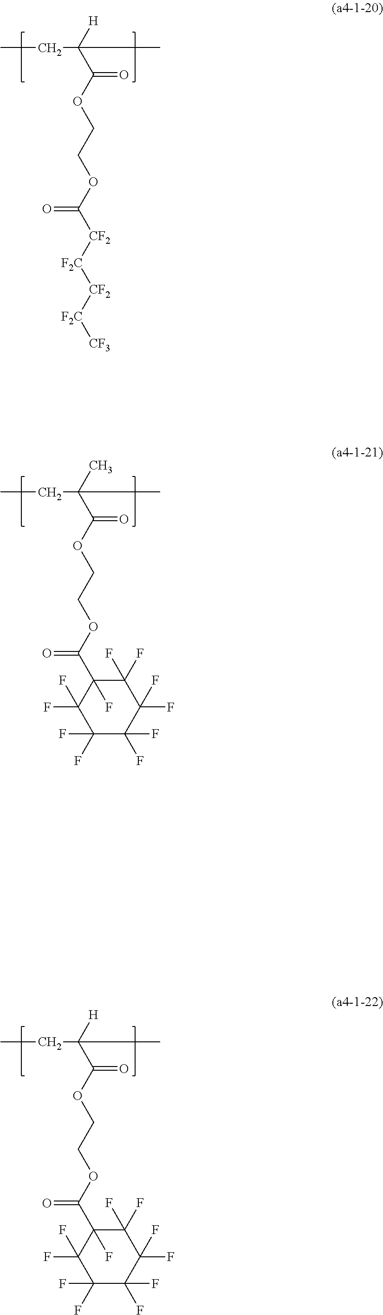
C(=O)(OCCOC([CF2][F2C][CF2][F2C][CF3])=O)C([H])(C)CC.C(=O)(OCCOC(C1(F)C(F)(F)C(F)(F)C(F)(F)C(F)(F)C1(F)F)=O)C([H])(C)CC.C(=O)(OCCOC(C1(F)C(F)(F)C(F)(F)C(F)(F)C(F)(F)C1(F)F)=O)C(C)(C)CC
